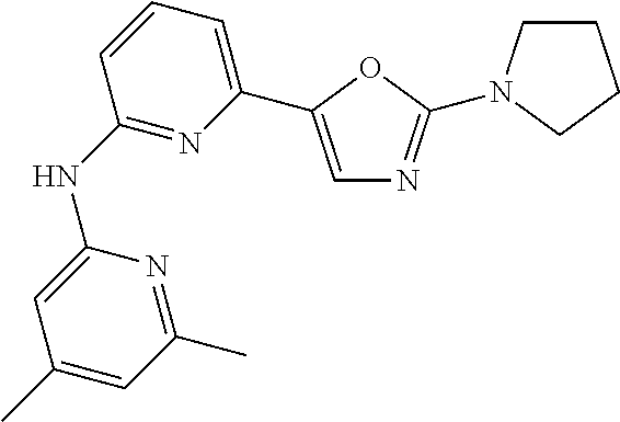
C1(NC2=NC(C3=CN=C(N4CCCC4)O3)=CC=C2)=CC(C)=CC(C)=N1
